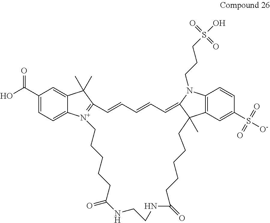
C1(C(=O)O)=CC=C2C(=C1)C(C)(C)C1=[N+]2CCCCCC(=O)NCCNC(=O)CCCCCC2(C)C3=C(C=CC(S([O-])(=O)=O)=C3)N(CCCS(O)(=O)=O)C2=CC=CC=C1
